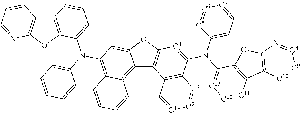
C12=C3C(=C(N(C4=CC=CC5=C4OC4=C5C=CC=N4)C4=CC=CC=C4)C=C1OC1=C2C2=C(C(N(C4=CC=[C7][C6]=[C5]4)C(=[C13][C12])C4=C([C11])C([C10])=C(N=[C8][C9])O4)=[C4]1)[C3]=[C2][C1]=C2)C=CC=C3
